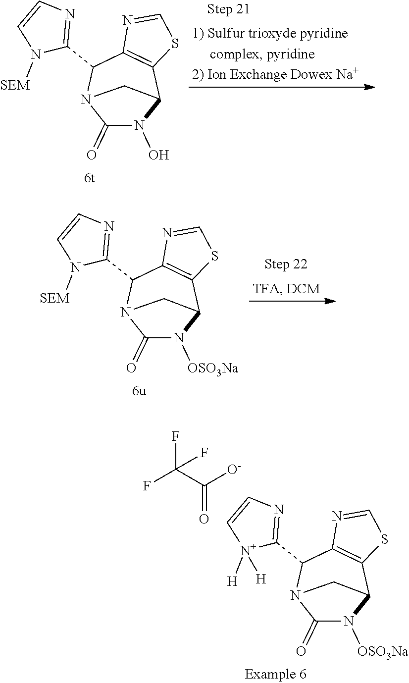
C1(=O)N(O)C2C3=C(C(C4=NC=CN4[SEM])N1C2)N=CS3.C1(=O)N([OSO3Na])C2C3=C(C(C4=NC=CN4[SEM])N1C2)N=CS3.C1(=O)N([OSO3Na])C2C3=C(C(C4=NC=C[N+]4([H])[H])N1C2)N=CS3.C(C([O-])=O)(F)(F)F
